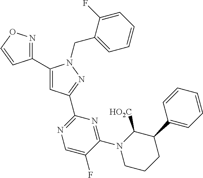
C1(C2=NOC=C2)=CC(C2=NC=C(F)C(N3CCCC(C4=CC=CC=C4)C3[HO2C])=N2)=NN1CC1=CC=CC=C1F
